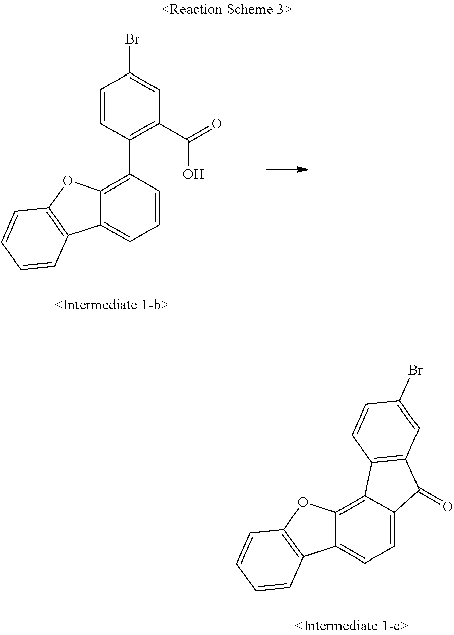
C12=C3C(=CC=C1C(=O)C1=C2C=CC(Br)=C1)C1=C(O3)C=CC=C1.C1=CC(C2=C3C(=CC=C2)C2=C(O3)C=CC=C2)=C(C(O)=O)C=C1Br
